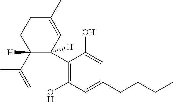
C1(C(=C)C)([H])C(C2=C(O)C=C(CCCC)C=C2O)([H])C=C(C)CC1
